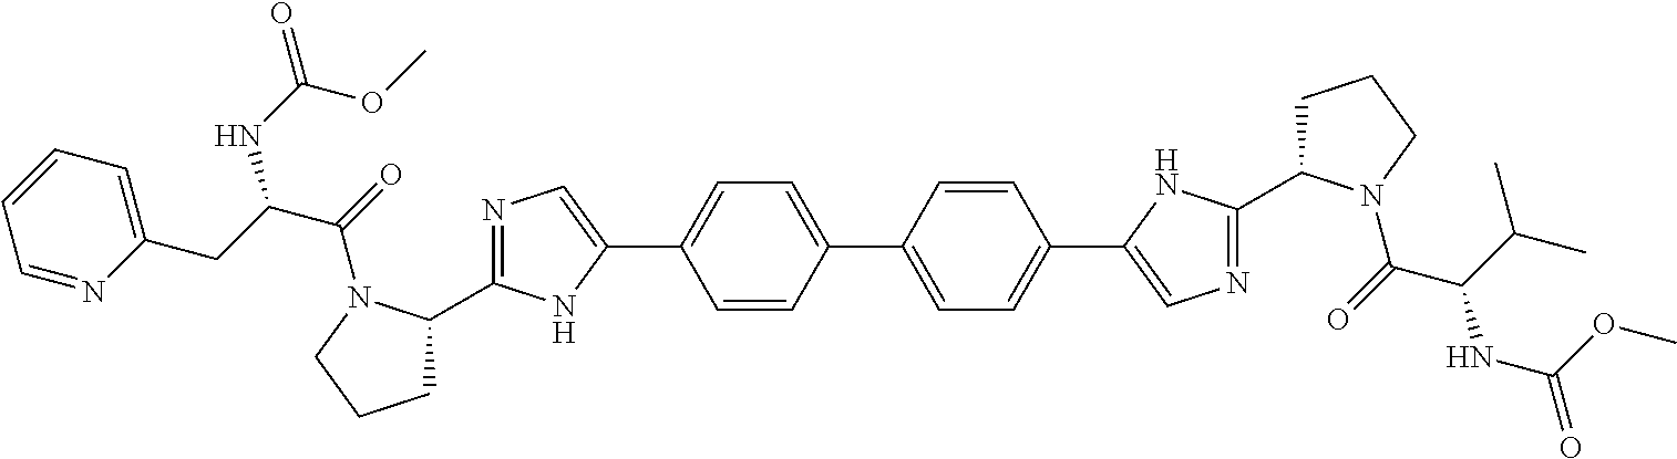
C1=CC(C2=CC=C(C3=CN=C(C4CCCN4C(=O)C(C(C)C)NC(OC)=O)N3)C=C2)=CC=C1C1=CN=C(C2CCCN2C(=O)C(CC2=CC=CC=N2)NC(=O)OC)N1
